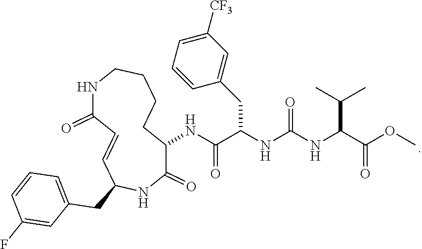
N(C(C(NC(NC(C(OC)=O)C(C)C)=O)CC1=CC([CF3])=CC=C1)=O)C1C(=O)NC(CC2=CC=CC(F)=C2)C=CC(=O)NCCCC1
